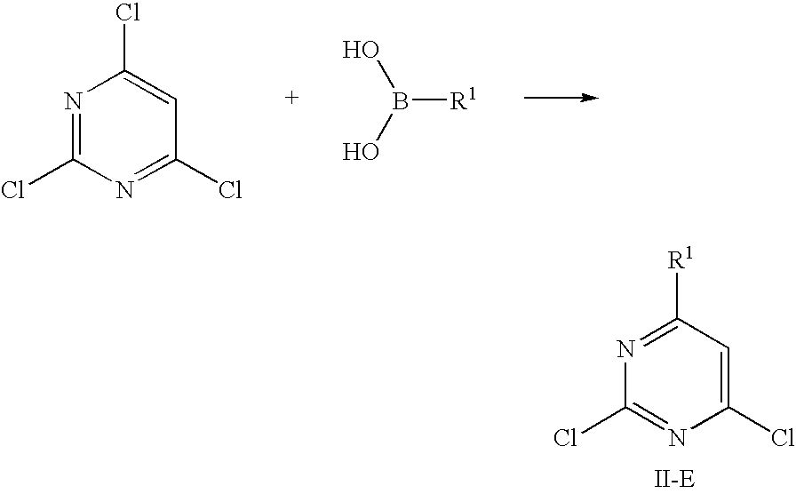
N1=C([R1])C=C(Cl)N=C1Cl.N1=C(Cl)N=C(Cl)C=C1Cl.B([R1])(O)O
